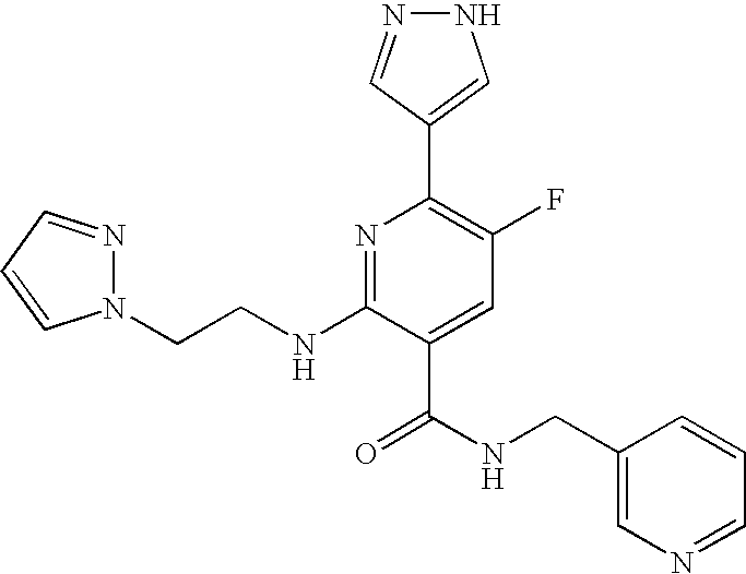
N1(CCNC2=NC(C3=CNN=C3)=C(F)C=C2C(NCC2=CN=CC=C2)=O)N=CC=C1
